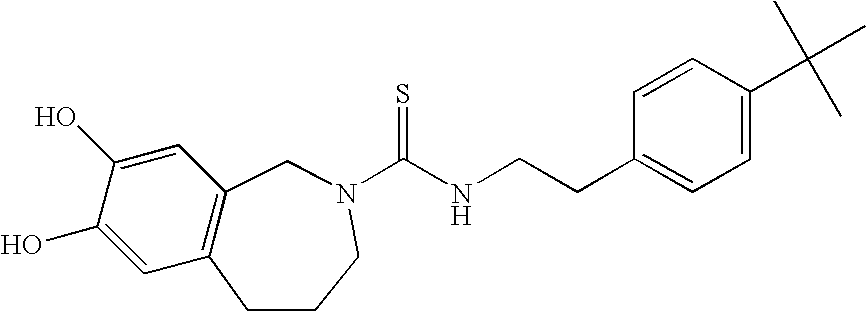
C1(O)=CC2=C(C=C1O)CN(C(NCCC1=CC=C(C(C)(C)C)C=C1)=S)CCC2
